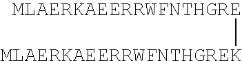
[MLAERKAEERRWFNTHGREK][MLAERKAEERRWFNTHGRE]
